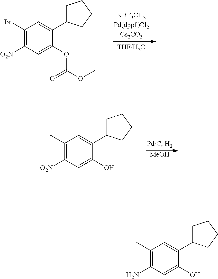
C1(Br)=C([O2N])C=C(OC(=O)OC)C(C2CCCC2)=C1.[MeOH].C1(C)=C([O2N])C=C(O)C(C2CCCC2)=C1.C1(C)=C(N)C=C(O)C(C2CCCC2)=C1
